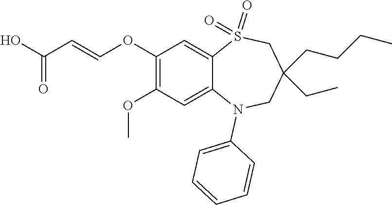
C1=CC=C(N2C3=CC(OC)=C(OC=CC(=O)O)C=C3S(=O)(=O)CC(CCCC)(CC)C2)C=C1
